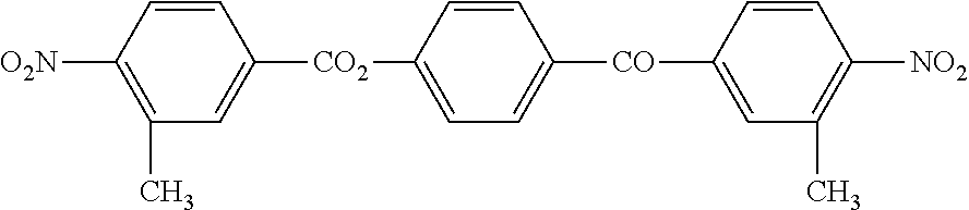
C1=CC([O2N])=C(C)C=C1[CO2]C1=CC=C([CO]C2=CC(C)=C([NO2])C=C2)C=C1
